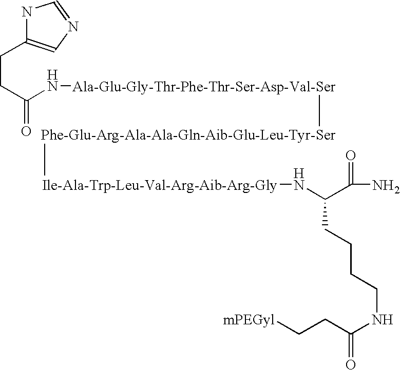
CNC(CCC1=CN=CN1)=O.CNC(C(=O)N)CCCCNC(=O)CC[mPEGyl]
